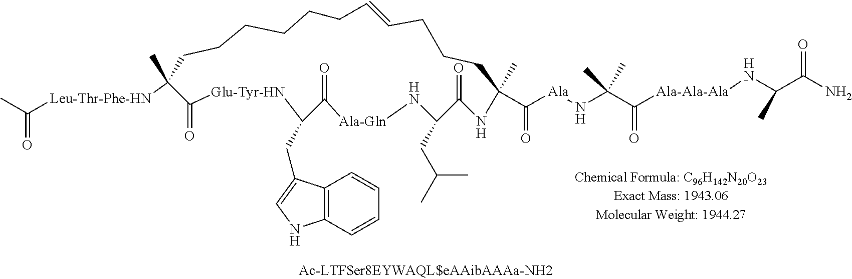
CC([Leu-Thr-Phe-HN]C1(C)CCCCCCC=CCCCC(C)(C([Ala]NC(C(=O)[Ala-Ala-Ala]NC(C(N)=O)C)(C)C)=O)NC(=O)C(CC(C)C)N[Ala-Gln]C(=O)C(CC2=CNC3=C2C=CC=C3)[Glu-Tyr-HN]C1=O)=O
